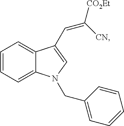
C1=CC=C2C(=C1)C(C=C([CO2Et])[CN])=CN2CC1=CC=CC=C1
